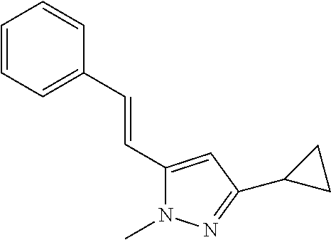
C1(C=CC2=CC=CC=C2)=CC(C2CC2)=NN1C
